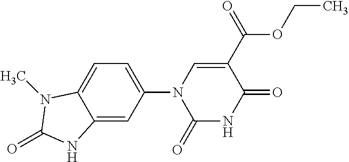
C12=CC(N3C(=O)NC(=O)C(C(OCC)=O)=C3)=CC=C1N(C)C(=O)N2
